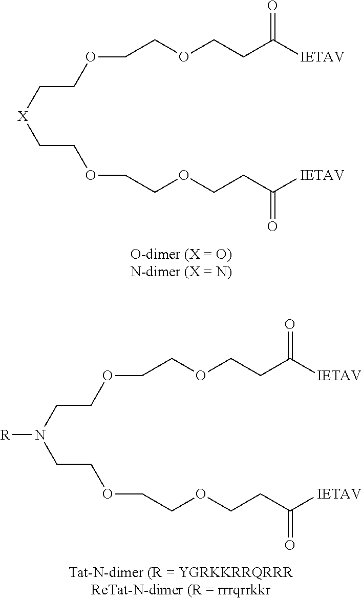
C(COCCOCCC([IETAV])=O)[X]CCOCCOCCC([IETAV])=O.C(COCCOCCC([IETAV])=O)N(CCOCCOCCC([IETAV])=O)[R]
